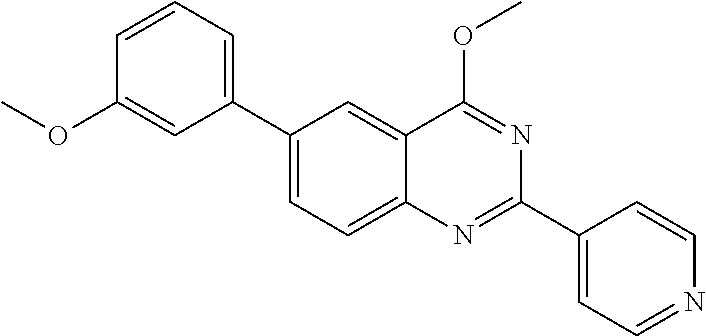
C1(C2=CC=CC(OC)=C2)=CC=C2C(=C1)C(OC)=NC(C1=CC=NC=C1)=N2
